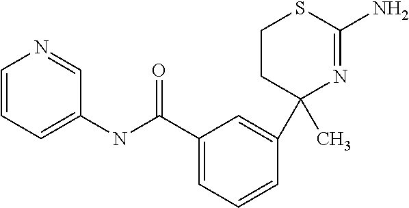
C1(C(NC2=CC=CN=C2)=O)=CC=CC(C2(C)N=C(N)SCC2)=C1
